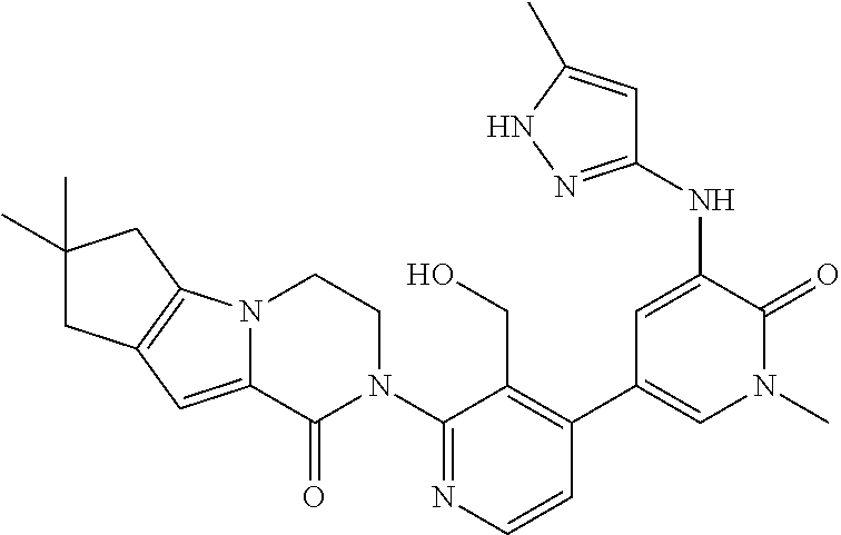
C1=CN=C(N2CCN3C(=CC4=C3CC(C)(C)C4)C2=O)C(CO)=C1C1=CN(C)C(=O)C(NC2=NNC(C)=C2)=C1
